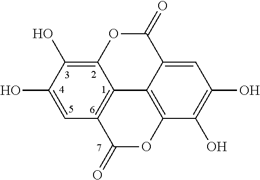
C12=C(O)C(O)=CC3=C1C1=C(OC3=O)C(O)=C(O)C=C1C(=O)O2
